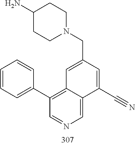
C1=C(CN2CCC(N)CC2)C=C(C#N)C2=CN=CC(C3=CC=CC=C3)=C12
